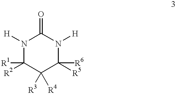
[H]N1C(=O)N([H])C([R6])([R5])C([R3])([R4])C1([R1])[R2]
